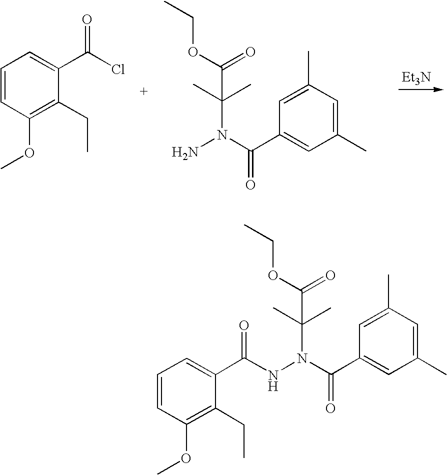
NN(C(C)(C)C(=O)OCC)C(C1=CC(C)=CC(C)=C1)=O.[Et3N].C1=CC(OC)=C(CC)C(C(Cl)=O)=C1.N(N(C(C)(C)C(=O)OCC)C(C1=CC(C)=CC(C)=C1)=O)C(C1=CC=CC(OC)=C1CC)=O
